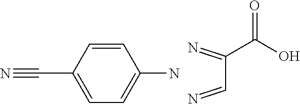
C1(C#N)=CC=C(N)C=C1.N=CC(=N)C(=O)O
